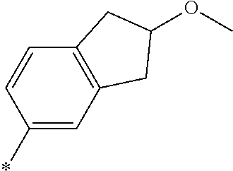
C1(*)=CC2=C(C=C1)CC(OC)C2
